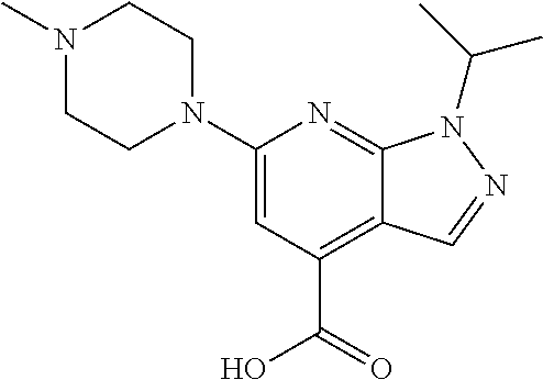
C1(N2CCN(C)CC2)=CC(C(O)=O)=C2C(=N1)N(C(C)C)N=C2
